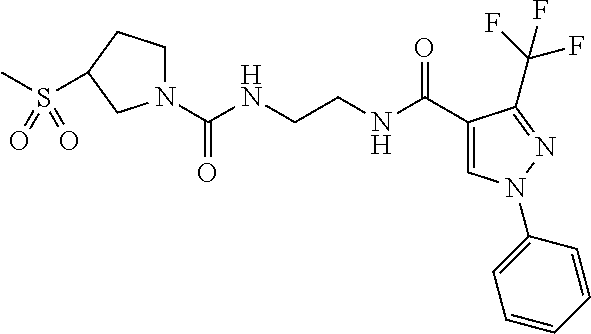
N1(C(NCCNC(C2=CN(C3=CC=CC=C3)N=C2C(F)(F)F)=O)=O)CCC(S(C)(=O)=O)C1
